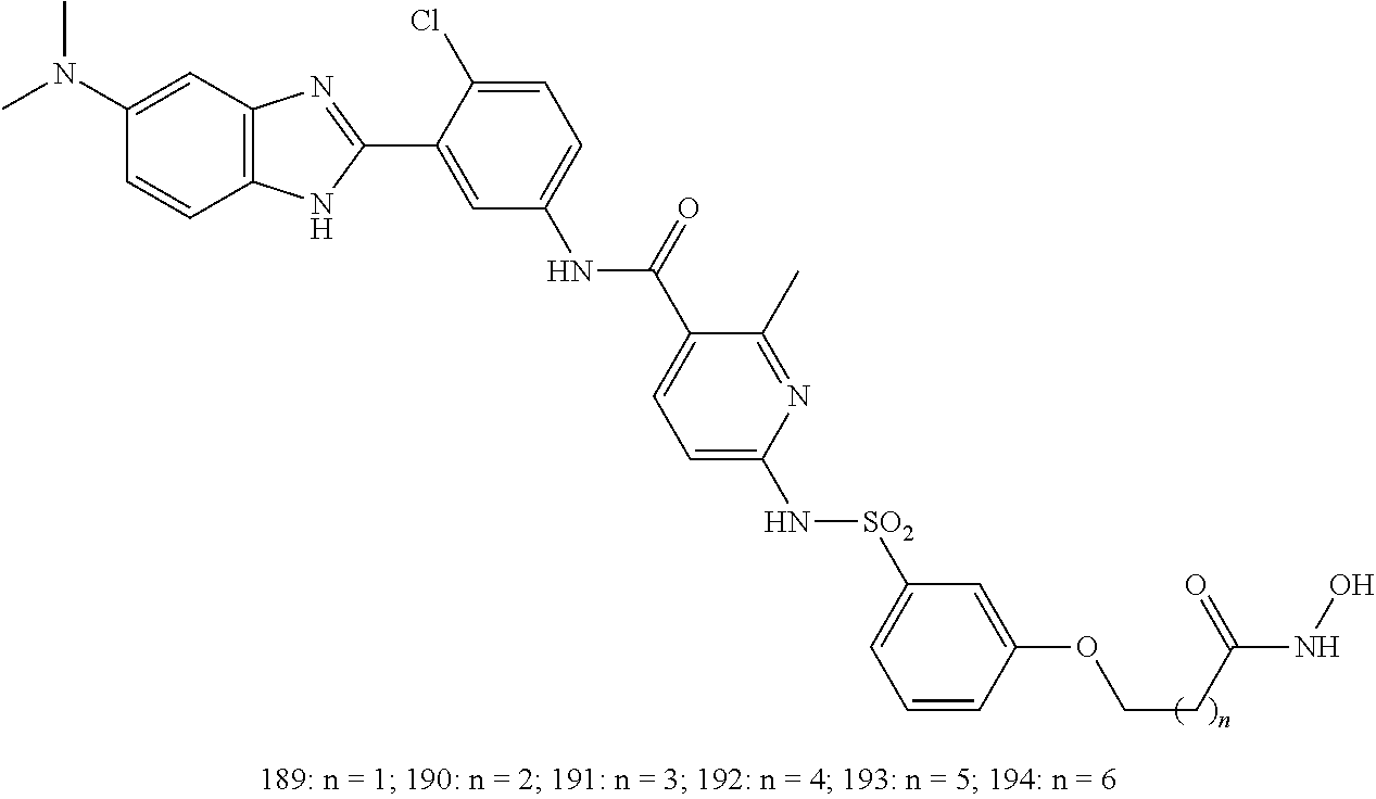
N(C1=CC=C(Cl)C(C2=NC3=C(N2)C=CC(N(C)C)=C3)=C1)C(=O)C1=CC=C(N[SO2]C2=CC=CC(OCCC(=O)NO)=C2)N=C1C
